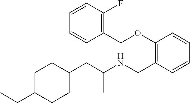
C1(CC(NCC2=C(OCC3=C(F)C=CC=C3)C=CC=C2)C)CCC(CC)CC1
